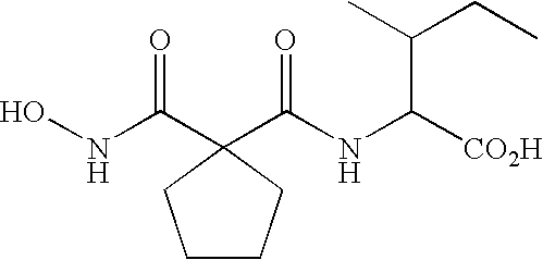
ONC(C1(C(NC([CO2H])C(C)CC)=O)CCCC1)=O
